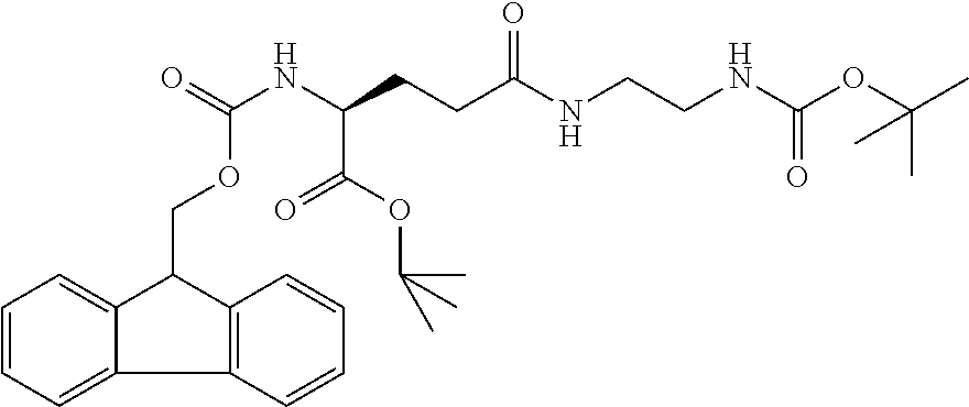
C1=CC=C2C(=C1)C(COC(NC(CCC(=O)NCCNC(OC(C)(C)C)=O)C(=O)OC(C)(C)C)=O)C1=C2C=CC=C1
